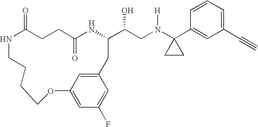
N1C(=O)CCC(=O)NC(C(CN(C2(C3=CC(C#C)=CC=C3)CC2)[H])O)CC2=CC(=CC(F)=C2)OCCCC1
